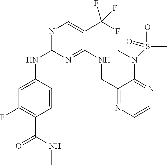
C1=C(NC2=NC=C(C(F)(F)F)C(NCC3=NC=CN=C3N(C)S(C)(=O)=O)=N2)C=CC(C(NC)=O)=C1F
